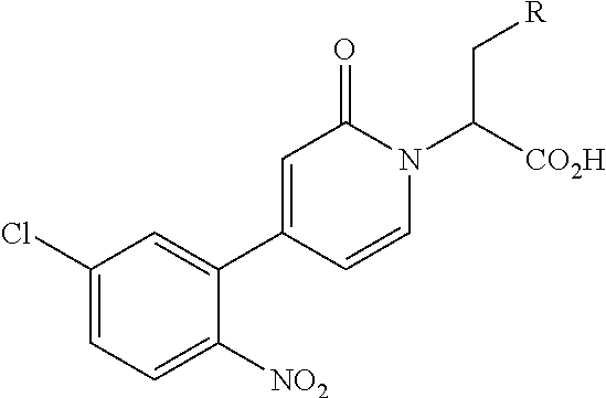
C1=C(C2=CC(Cl)=CC=C2[NO2])C=CN(C([CO2H])C[R])C1=O
